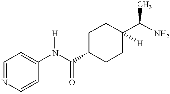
C1=NC=CC(N(C(=O)C2CCC(C(N)C)([H])CC2)[H])=C1
